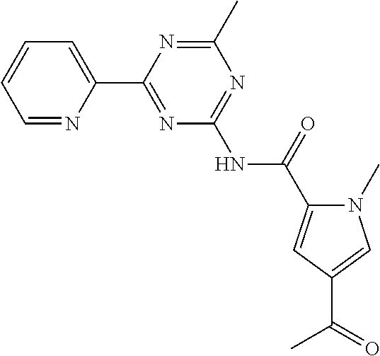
C1=NC(C2=NC(NC(=O)C3=CC(C(=O)C)=CN3C)=NC(C)=N2)=CC=C1
